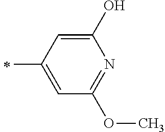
C1(C)=CC(OC)=NC(O)=C1
